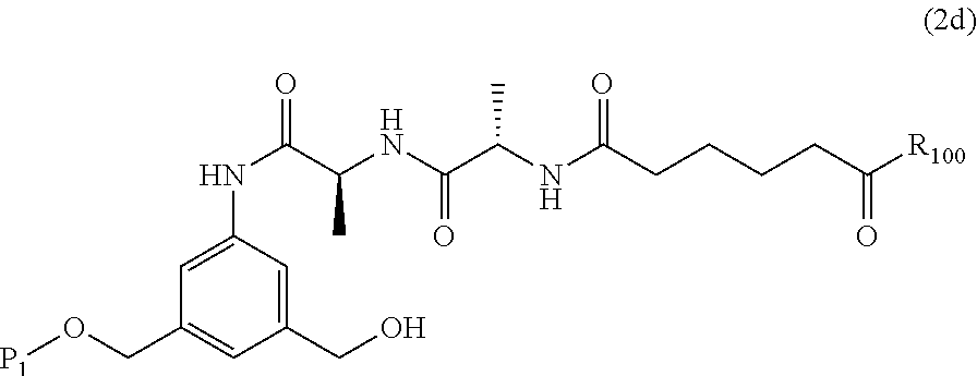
OCC1=CC(NC(C(NC(C(NC(CCCCC([R100])=O)=O)C)=O)C)=O)=CC(CO[P1])=C1
